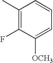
C1(C)=C(F)C([OCH3])=CC=C1
